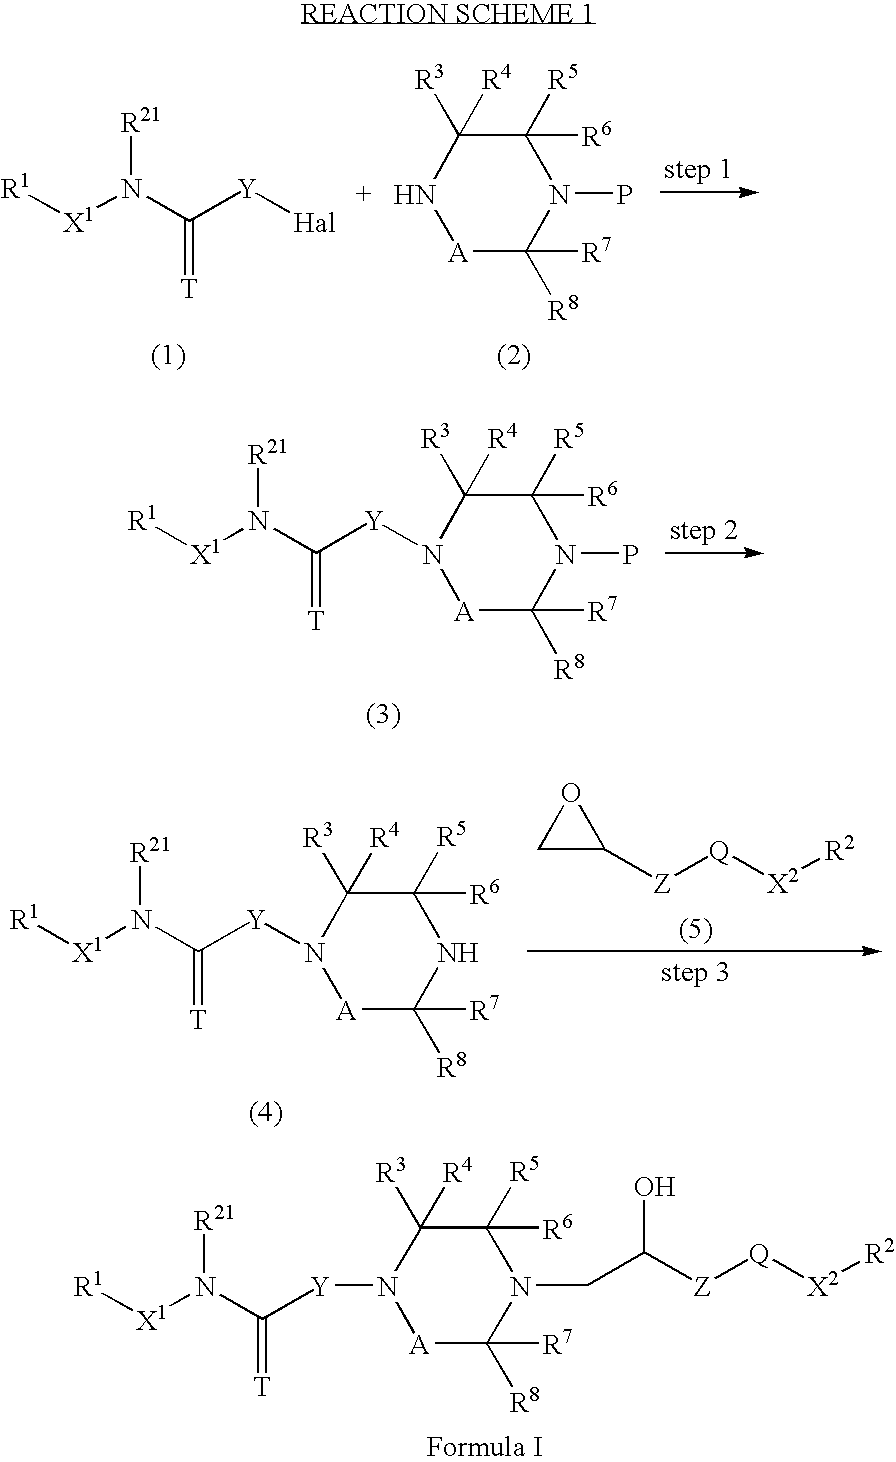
[Hal][Y]C(N([X1][R1])[R21])=[T].C1([R3])([R4])N[A]C([R7])([R8])N(P)C1([R6])[R5].[Y](C(N([X1][R1])[R21])=[T])N1[A]C([R7])([R8])N(P)C([R5])([R6])C1([R3])[R4].[Y](C(N([X1][R1])[R21])=[T])N1[A]C([R7])([R8])N(CC([Z][Q][X2][R2])O)C([R5])([R6])C1([R3])[R4].[Y](C(N([X1][R1])[R21])=[T])N1[A]C([R7])([R8])NC([R5])([R6])C1([R3])[R4].C1C([Z][Q][X2][R2])O1
